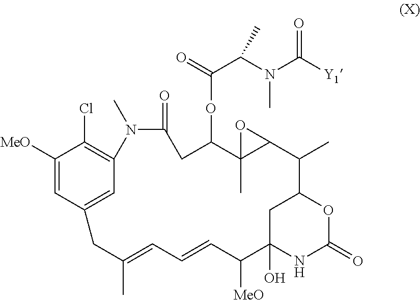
C1([MeO])=CC2=CC(=C1Cl)N(C)C(=O)CC(OC(C(N(C([Y1])=O)C)C)=O)C1(C)C(O1)C(C)C1CC(O)(NC(=O)O1)C([MeO])C=CC=C(C)C2
